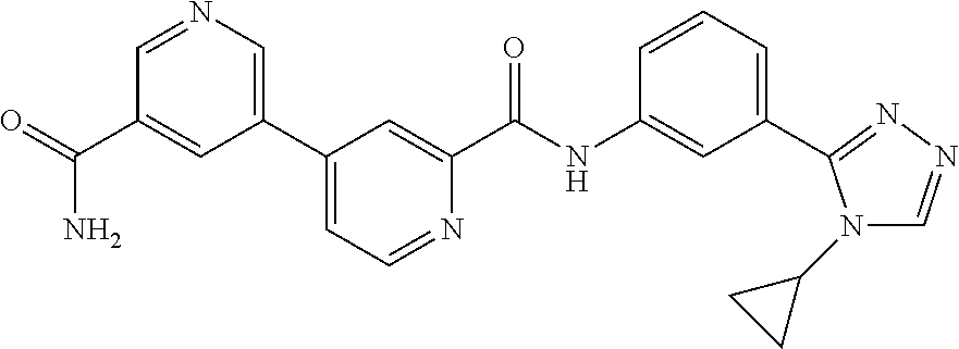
C1(C2=CN=CC(C(=O)N)=C2)=CC=NC(C(NC2=CC(C3=NN=CN3C3CC3)=CC=C2)=O)=C1
